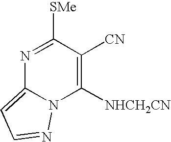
N1=C([SMe])C([CN])=C([NHCH2CN])N2C1=CC=N2
